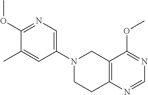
N1(C2=CN=C(OC)C(C)=C2)CCC2=C(C1)C(OC)=NC=N2
